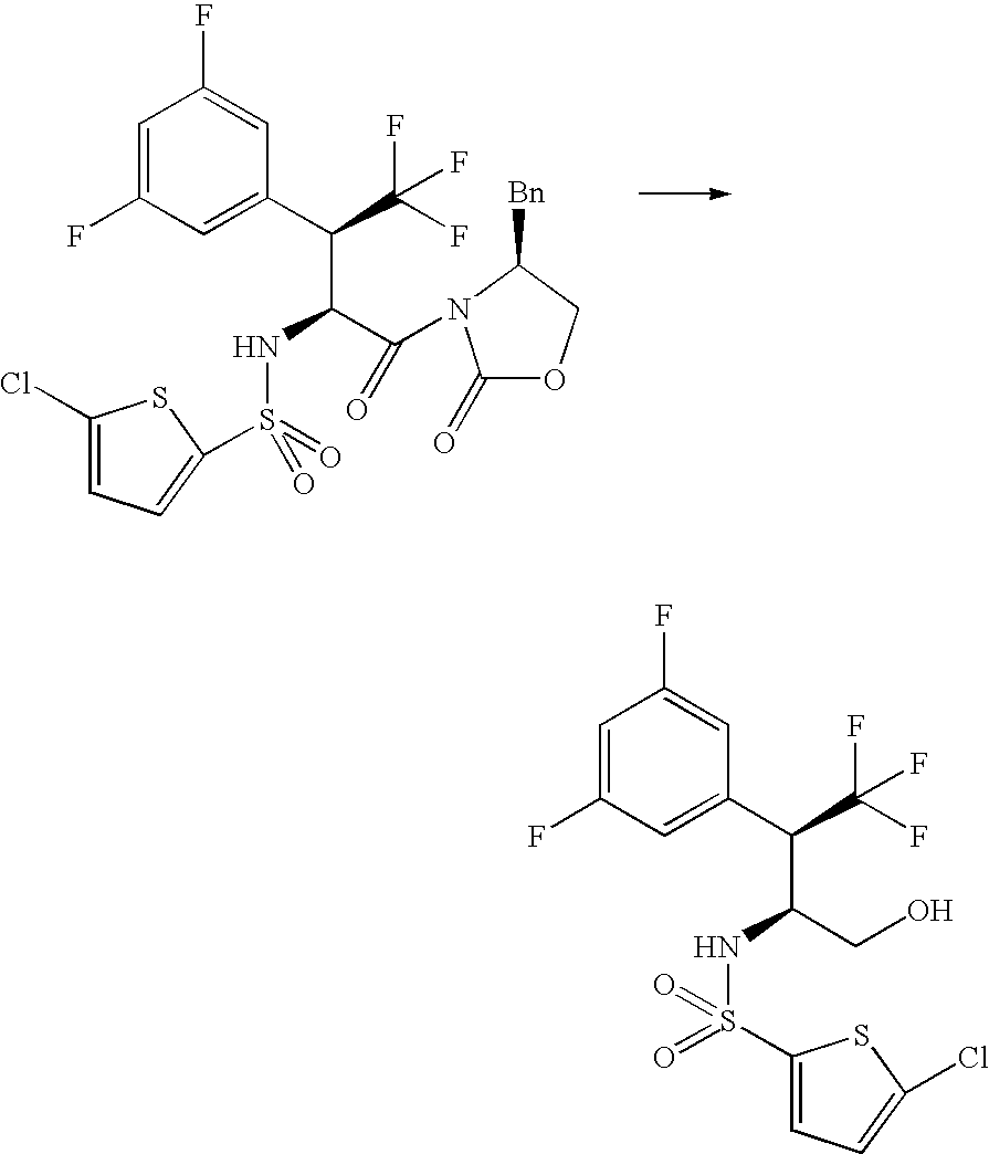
C1=C(F)C=C(C(C(F)(F)F)C(NS(=O)(=O)C2=CC=C(Cl)S2)C(=O)N2C(=O)OCC2[Bn])C=C1F.C1=C(F)C=C(C(C(F)(F)F)C(NS(=O)(=O)C2=CC=C(Cl)S2)CO)C=C1F
